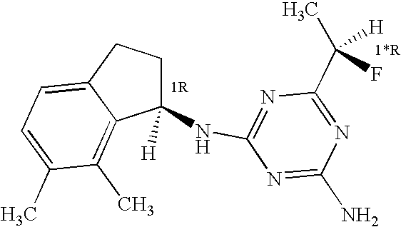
C1(NC2=NC(C(C)([H])F)=NC(N)=N2)([H])CCC2=CC=C(C)C(C)=C12
